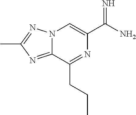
N12C(=NC(C)=N1)C(CCC)=NC(C(N)=N)=C2
